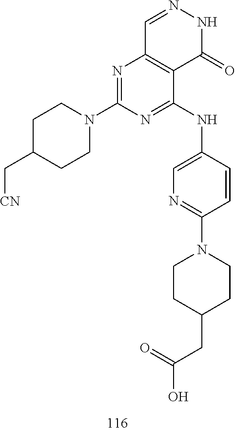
C1=NNC(=O)C2=C1N=C(N1CCC(C[CN])CC1)N=C2NC1=CN=C(N2CCC(CC(O)=O)CC2)C=C1
